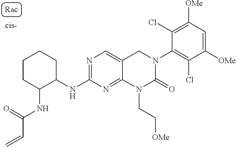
C1(NC2C(NC(=O)C=C)CCCC2)=NC=C2C(=N1)N(CC[OMe])C(=O)N(C1=C(Cl)C([OMe])=CC([OMe])=C1Cl)C2
